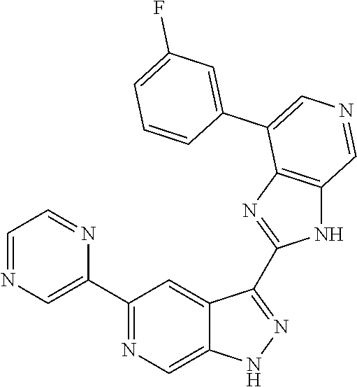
C1(C2=CN=CC=N2)=NC=C2C(=C1)C(C1=NC3=C(N1)C=NC=C3C1=CC(F)=CC=C1)=NN2
